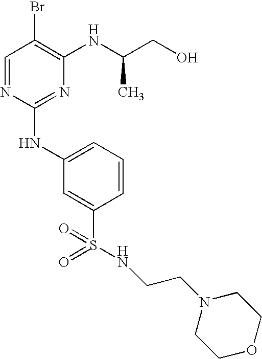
C1=NC(NC2=CC=CC(S(=O)(=O)NCCN3CCOCC3)=C2)=NC(NC(CO)C)=C1Br
